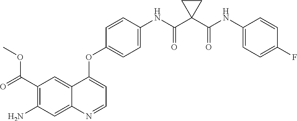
C12=CC(C(=O)OC)=C(N)C=C1N=CC=C2OC1=CC=C(NC(C2(C(NC3=CC=C(F)C=C3)=O)CC2)=O)C=C1
